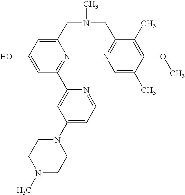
C1(CN(CC2=NC=C(C)C(OC)=C2C)C)=CC(O)=CC(C2=CC(N3CCN(C)CC3)=CC=N2)=N1
